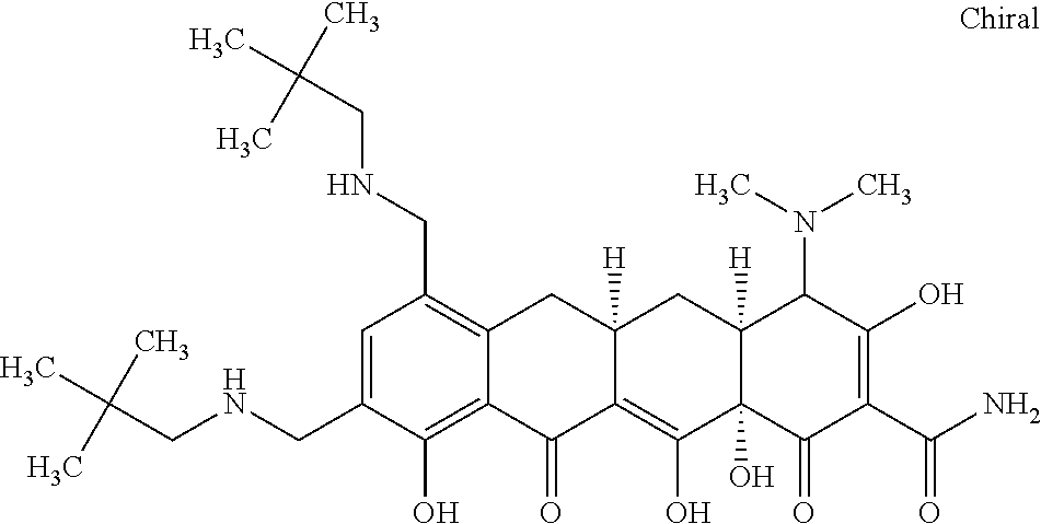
C12([H])C(O)(C(=O)C(C(N)=O)=C(O)C1N(C)C)C(O)=C1C([H])(C2)CC2=C(CNCC(C)(C)C)C=C(CNCC(C)(C)C)C(O)=C2C1=O
